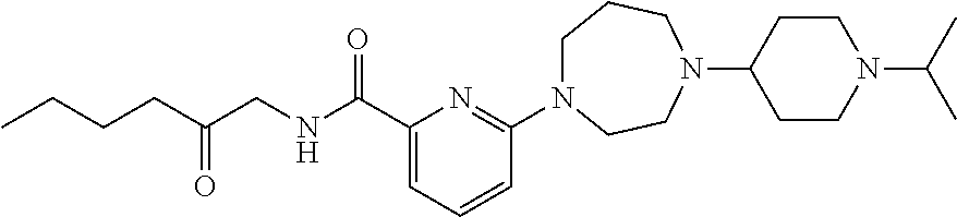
C1(C(NCC(CCCC)=O)=O)=CC=CC(N2CCCN(C3CCN(C(C)C)CC3)CC2)=N1
